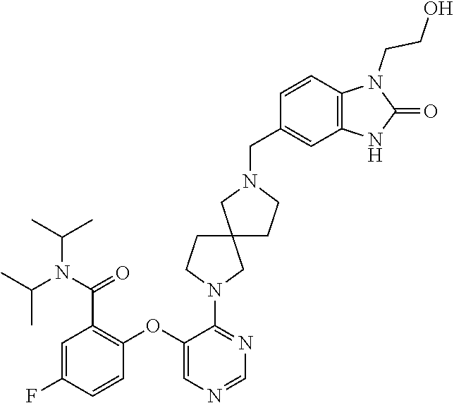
N1(CC2=CC3=C(C=C2)N(CCO)C(=O)N3)CCC2(C1)CCN(C1=NC=NC=C1OC1=C(C(N(C(C)C)C(C)C)=O)C=C(F)C=C1)C2
